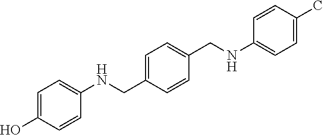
C1=C(O)C=CC(NCC2=CC=C(CNC3=CC=C(C)C=C3)C=C2)=C1
